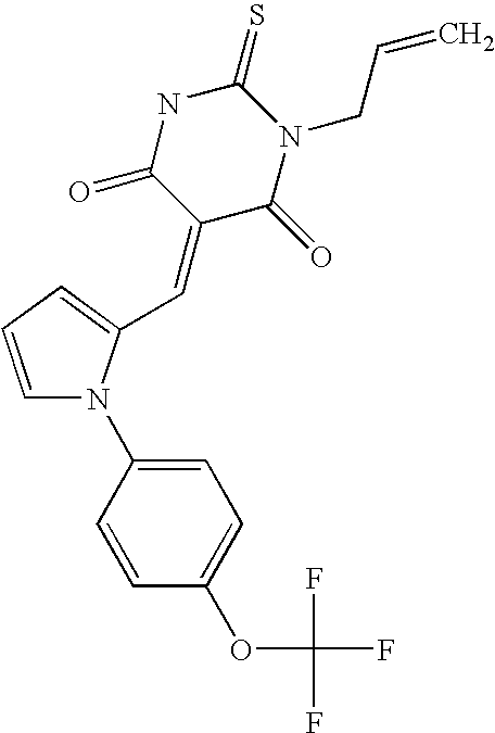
C1=CC=C(C=C2C(=O)N(CC=C)C(=S)NC2=O)N1C1=CC=C(OC(F)(F)F)C=C1
